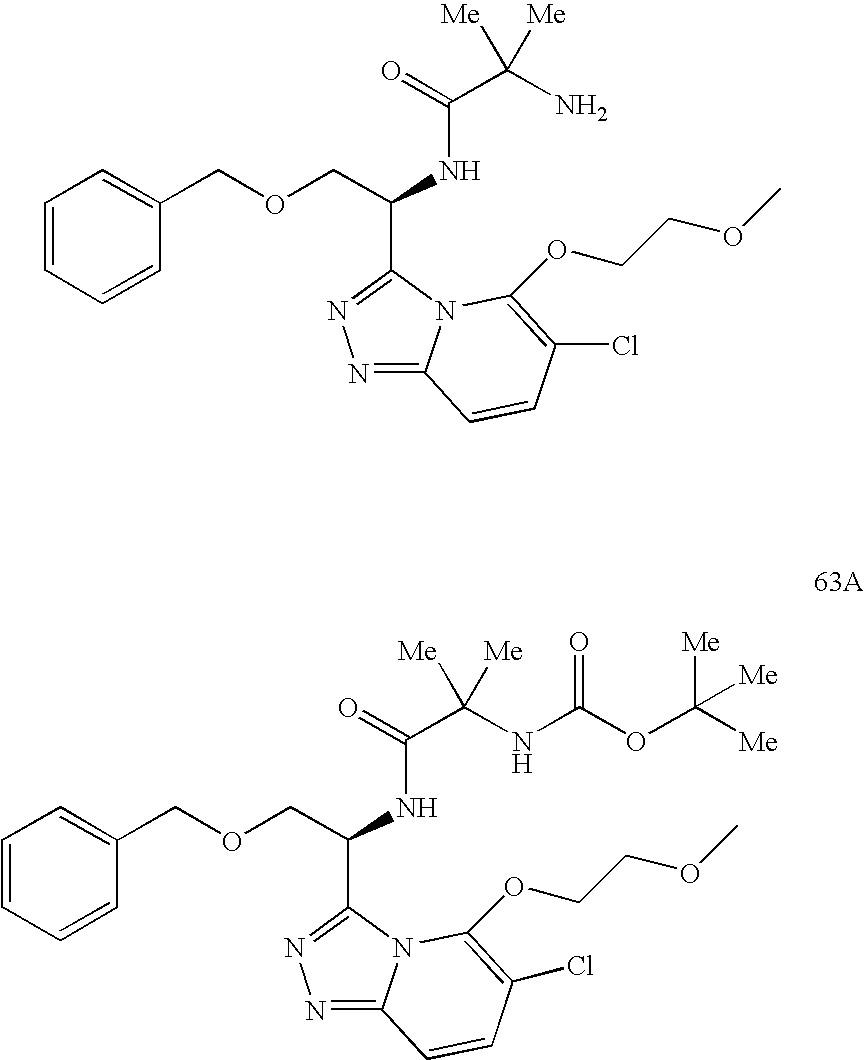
C1=CC=CC(COCC(NC(C(N)([Me])[Me])=O)C2=NN=C3N2C(OCCOC)=C(Cl)C=C3)=C1.C1=CC=CC(COCC(NC(C(NC(OC([Me])([Me])[Me])=O)([Me])[Me])=O)C2=NN=C3N2C(OCCOC)=C(Cl)C=C3)=C1
